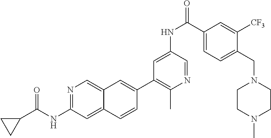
N1=C(NC(C2CC2)=O)C=C2C(=C1)C=C(C1=C(C)N=CC(NC(=O)C3=CC=C(CN4CCN(C)CC4)C([CF3])=C3)=C1)C=C2
